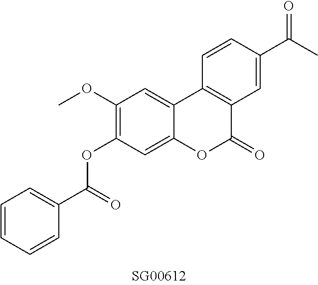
O(C1=C(OC)C=C2C(=C1)OC(=O)C1=C2C=CC(C(C)=O)=C1)C(C1=CC=CC=C1)=O
